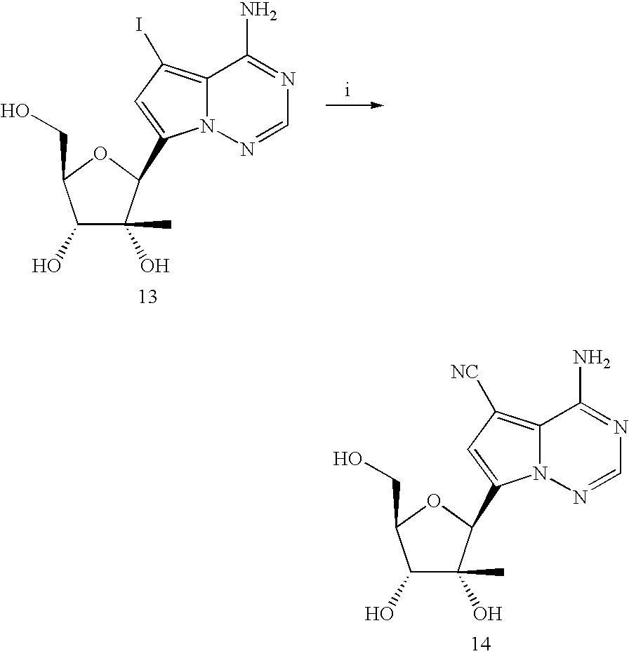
C1(O)C(O)(C)C(C2=CC(I)=C3N2N=CN=C3N)OC1CO.C1(O)C(O)(C)C(C2=CC([NC])=C3N2N=CN=C3N)OC1CO
